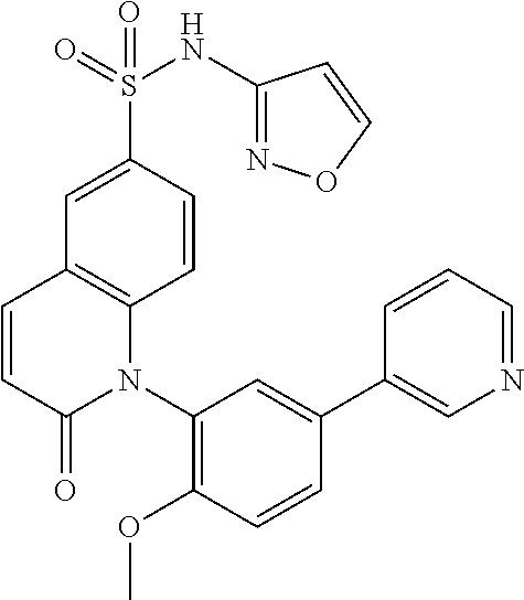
S(C1=CC2=C(C=C1)N(C1=C(OC)C=CC(C3=CN=CC=C3)=C1)C(=O)C=C2)(=O)(=O)NC1=NOC=C1
